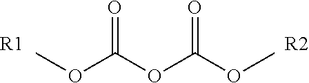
COC(OC(OC)=O)=O.[R1].[R2]
